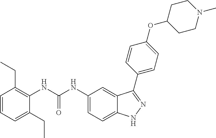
C1(NC(NC2=C(CC)C=CC=C2CC)=O)=CC=C2C(=C1)C(C1=CC=C(OC3CCN(C)CC3)C=C1)=NN2
